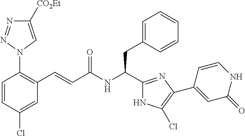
C1=CC(Cl)=CC(C=CC(NC(C2=NC(C3=CC(=O)NC=C3)=C(Cl)N2)CC2=CC=CC=C2)=O)=C1N1C=C([CO2Et])N=N1
